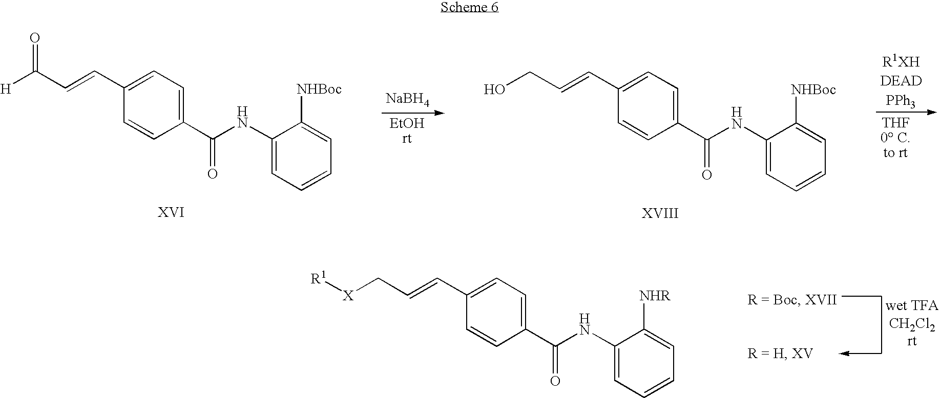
C1(C=CCO)=CC=C(C(NC2=CC=CC=C2[NHBoc])=O)C=C1.[NaBH4].C1(C=CC([H])=O)=CC=C(C(NC2=CC=CC=C2[NHBoc])=O)C=C1.C1(C=CC[X][R1])=CC=C(C(NC2=CC=CC=C2[NHR])=O)C=C1
